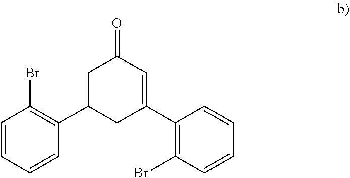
C1=CC=CC(C2CC(C3=C(Br)C=CC=C3)=CC(=O)C2)=C1Br
